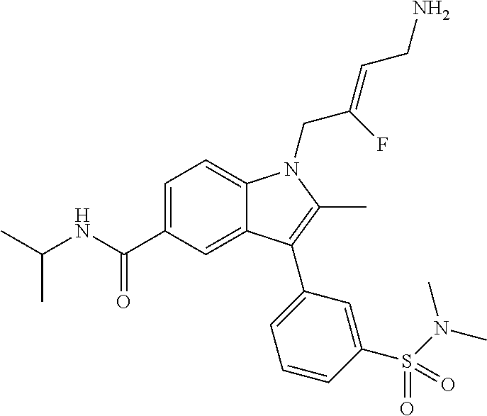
C1=C(C(NC(C)C)=O)C=C2C(=C1)N(CC(=CCN)F)C(C)=C2C1=CC=CC(S(N(C)C)(=O)=O)=C1
